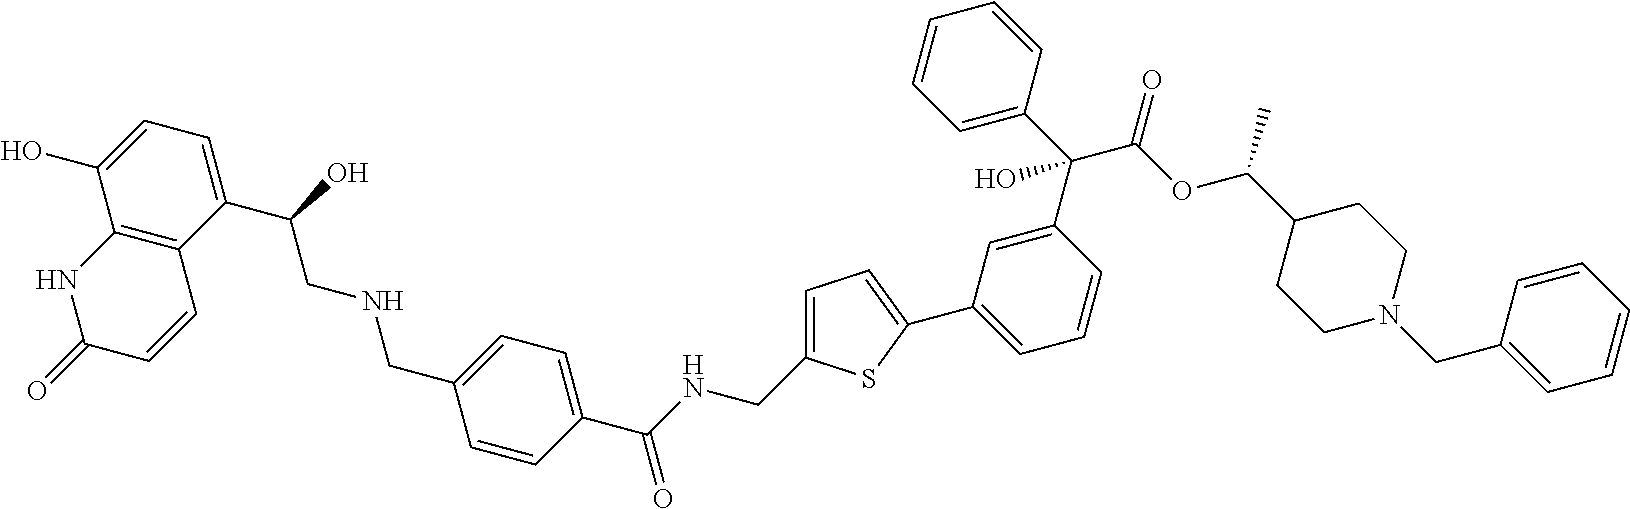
C12=C(C(C(O)CNCC3=CC=C(C(NCC4=CC=C(C5=CC=CC(C(C6=CC=CC=C6)(C(OC(C6CCN(CC7=CC=CC=C7)CC6)C)=O)O)=C5)S4)=O)C=C3)=CC=C1O)C=CC(=O)N2
